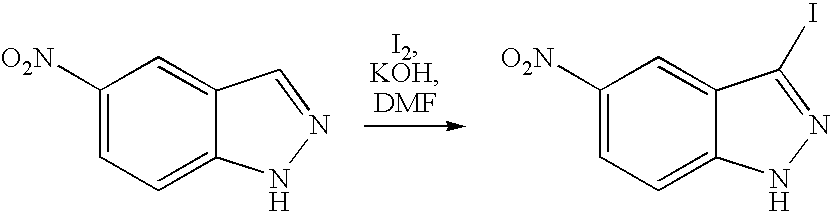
C1([O2N])=CC=C2C(=C1)C=NN2.C1([O2N])=CC=C2C(=C1)C(I)=NN2
